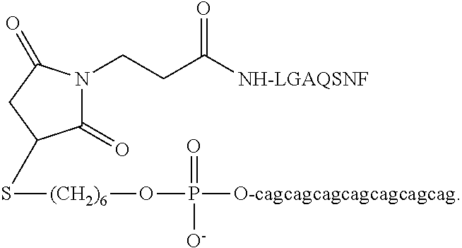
C1(=O)N(CCC([NH-LGAQSNF])=O)C(=O)CC1S[(CH2)6]OP([O-cagcagcagcagcagcagcag])(=O)[O-]
